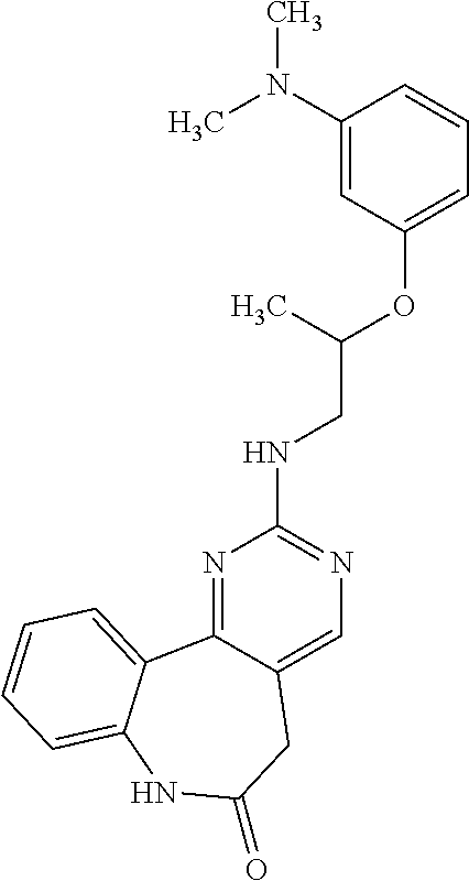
N1=C2C(=CN=C1NCC(OC1=CC=CC(N(C)C)=C1)C)CC(=O)NC1=CC=CC=C21
